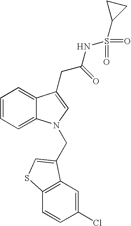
C1=CC=C2C(=C1)C(CC(NS(=O)(=O)C1CC1)=O)=CN2CC1=CSC2=C1C=C(Cl)C=C2
